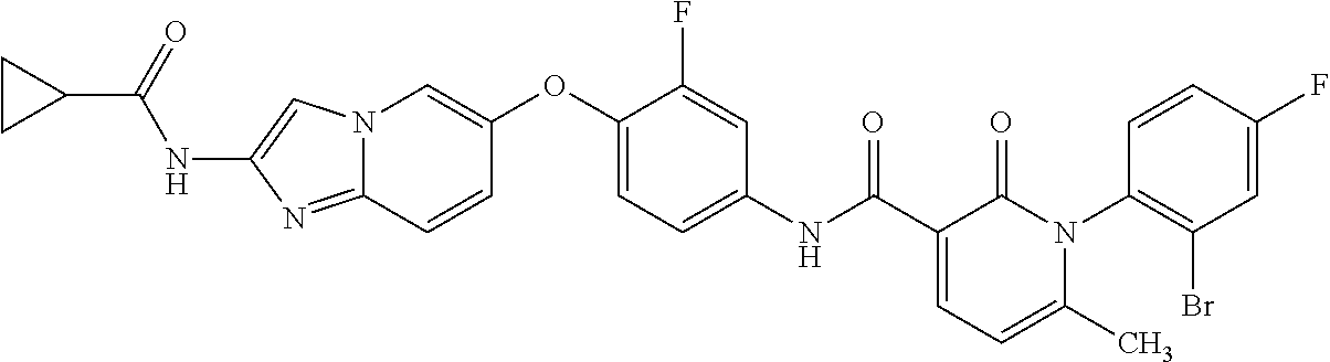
N12C(=NC(NC(C3CC3)=O)=C1)C=CC(OC1=CC=C(NC(C3=CC=C(C)N(C4=C(Br)C=C(F)C=C4)C3=O)=O)C=C1F)=C2
